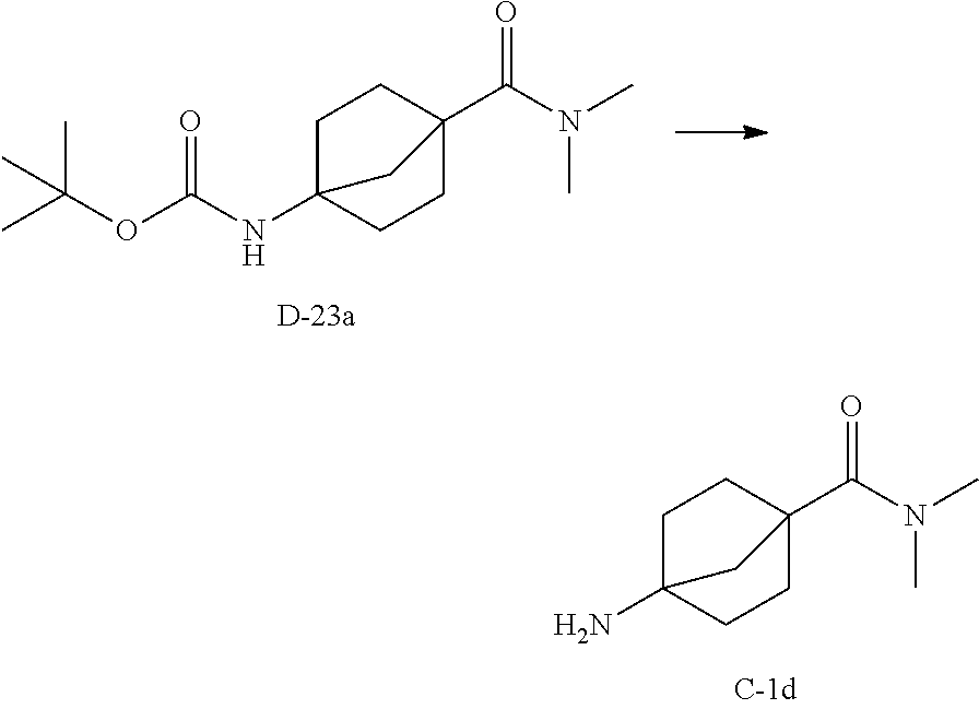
C1C2(NC(OC(C)(C)C)=O)CCC(C(N(C)C)=O)(C1)C2.C1C2(N)CCC(C(N(C)C)=O)(C1)C2
